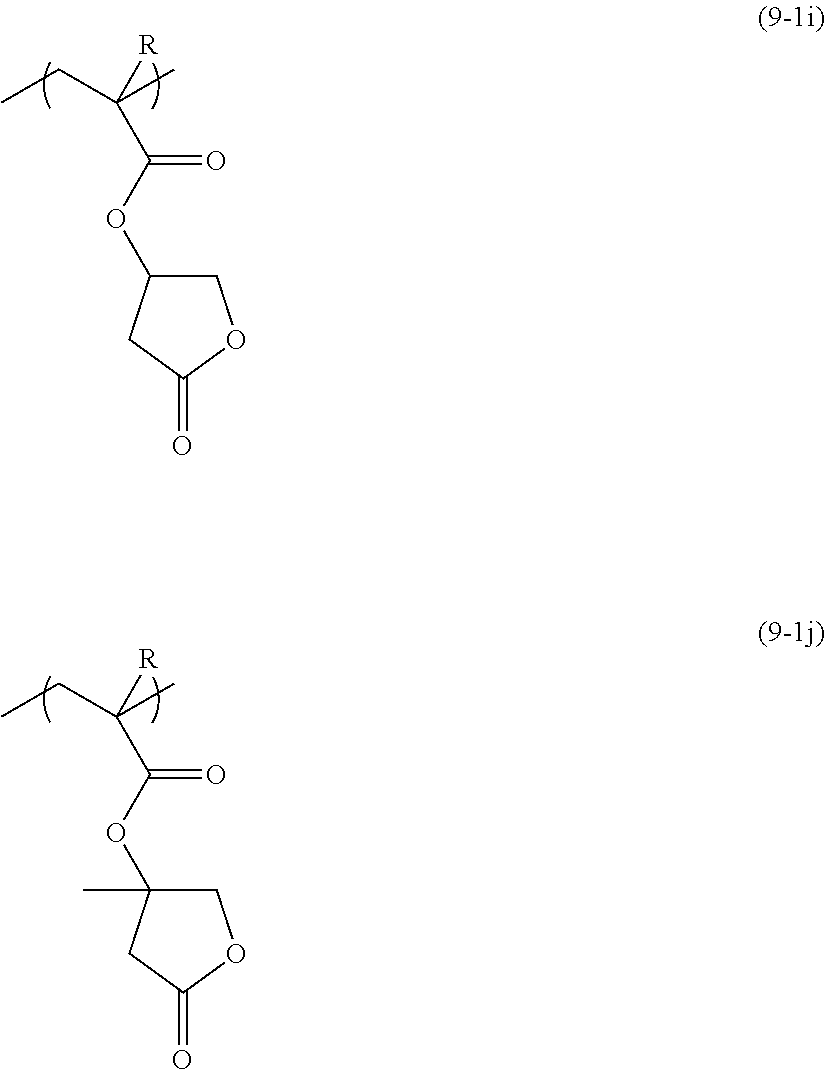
CCC(C)([R])C(OC1COC(=O)C1)=O.CCC(C)([R])C(OC1(C)COC(=O)C1)=O
